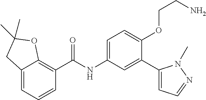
C12=CC=CC(C(=O)NC3=CC=C(OCCN)C(C4=CC=NN4C)=C3)=C1OC(C)(C)C2
